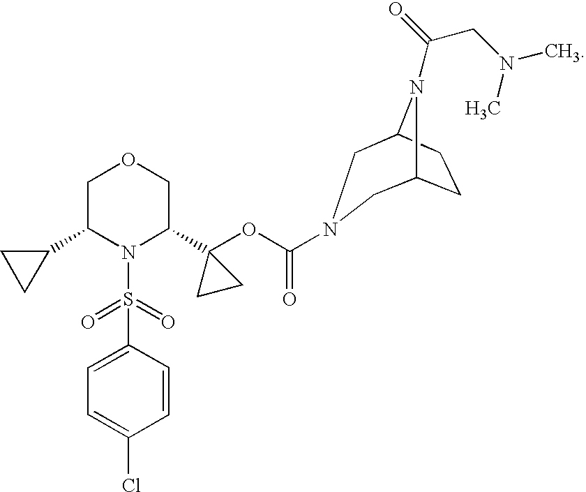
C1(C2N(S(C3=CC=C(Cl)C=C3)(=O)=O)C(C3(OC(=O)N4CC5CCC(N5C(CN(C)C)=O)C4)CC3)COC2)CC1
